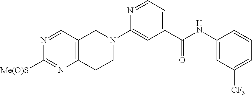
C12=C(C=NC([Me(O)S])=N1)CN(C1=CC(C(NC3=CC([CF3])=CC=C3)=O)=CC=N1)CC2
